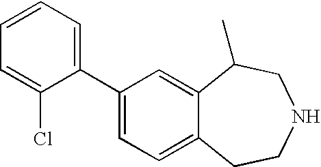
C1=C(Cl)C(C2=CC=C3C(=C2)C(C)CNCC3)=CC=C1
